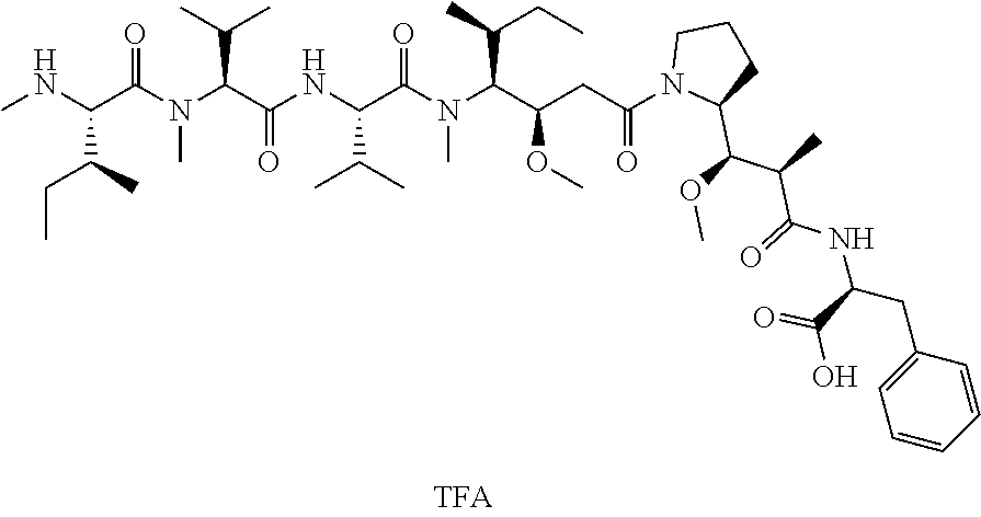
CNC(C(N(C(C(NC(C(N(C(C(CC(N1C(C(OC)C(C)C(=O)NC(C(=O)O)CC2=CC=CC=C2)CCC1)=O)OC)C(CC)C)C)=O)C(C)C)=O)C(C)C)C)=O)C(C)CC
